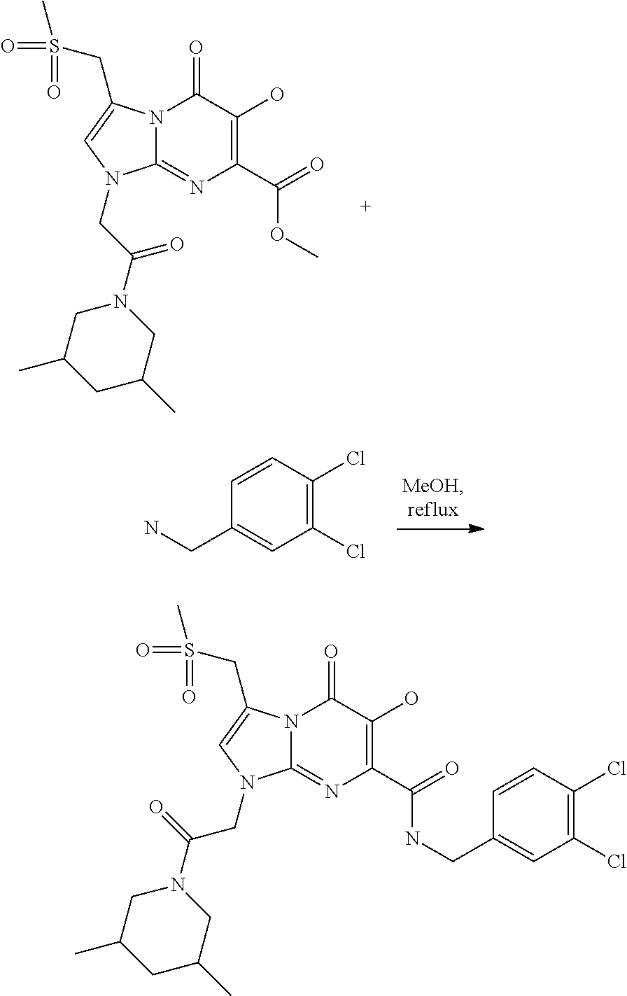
N12C(=NC(C(=O)OC)=C(O)C1=O)N(CC(N1CC(C)CC(C)C1)=O)C=C2CS(=O)(=O)C.C1=CC(CN)=CC(Cl)=C1Cl.N12C(=NC(C(=O)NCC3=CC(Cl)=C(Cl)C=C3)=C(O)C1=O)N(CC(N1CC(C)CC(C)C1)=O)C=C2CS(=O)(=O)C
